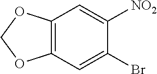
C12=C(C=C(Br)C([NO2])=C1)OCO2
